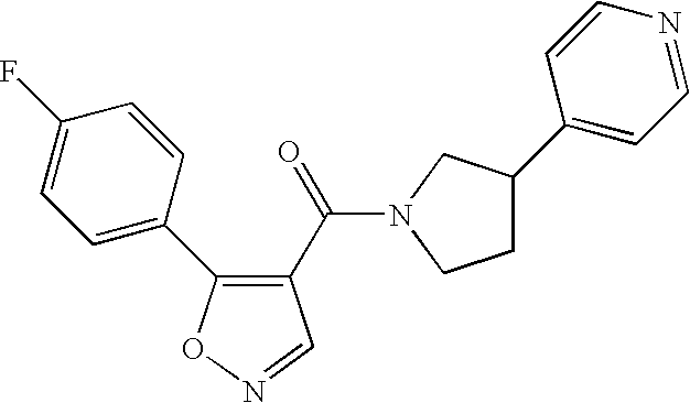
C1(C(=O)N2CC(C3=CC=NC=C3)CC2)=C(C2=CC=C(F)C=C2)ON=C1
